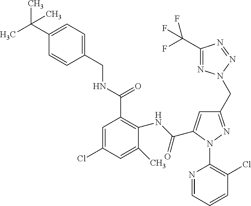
C1(C(C)(C)C)=CC=C(CNC(C2=C(NC(=O)C3=CC(CN4N=C(C(F)(F)F)N=N4)=NN3C3=C(Cl)C=CC=N3)C(C)=CC(Cl)=C2)=O)C=C1
